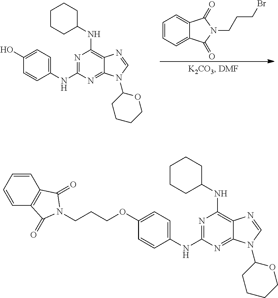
C1=CC=C2C(=C1)C(=O)N(CCCBr)C2=O.N1=C(NC2=CC=C(O)C=C2)N=C2C(=C1NC1CCCCC1)N=CN2C1CCCCO1.N1=C(NC2=CC=C(OCCCN3C(=O)C4=C(C=CC=C4)C3=O)C=C2)N=C2C(=C1NC1CCCCC1)N=CN2C1CCCCO1
